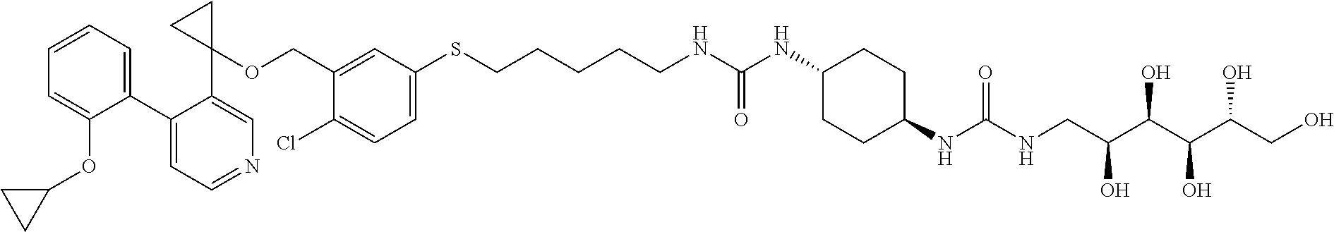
C1(C2=CC=NC=C2C2(OCC3=CC(SCCCCCNC(NC4CCC(NC(NCC(C(C(C(CO)O)O)O)O)=O)CC4)=O)=CC=C3Cl)CC2)=CC=CC=C1OC1CC1
